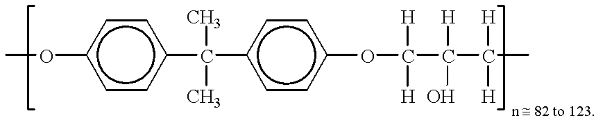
COc1ccc(C(c2ccc(OC(C(C(C)([H])[H])([H])O)([H])[H])cc2)(C)C)cc1
